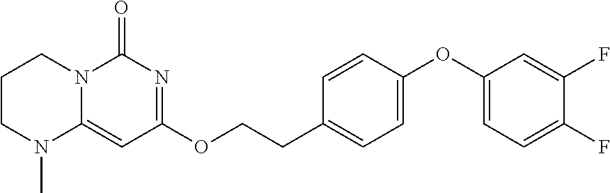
C1CN(C)C2=CC(OCCC3=CC=C(OC4=CC=C(F)C(F)=C4)C=C3)=NC(=O)N2C1
